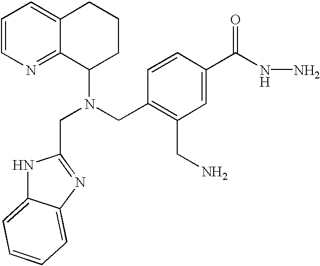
C1=CN=C2C(=C1)CCCC2N(CC1=C(CN)C=C(C(NN)=O)C=C1)CC1=NC2=CC=CC=C2N1
